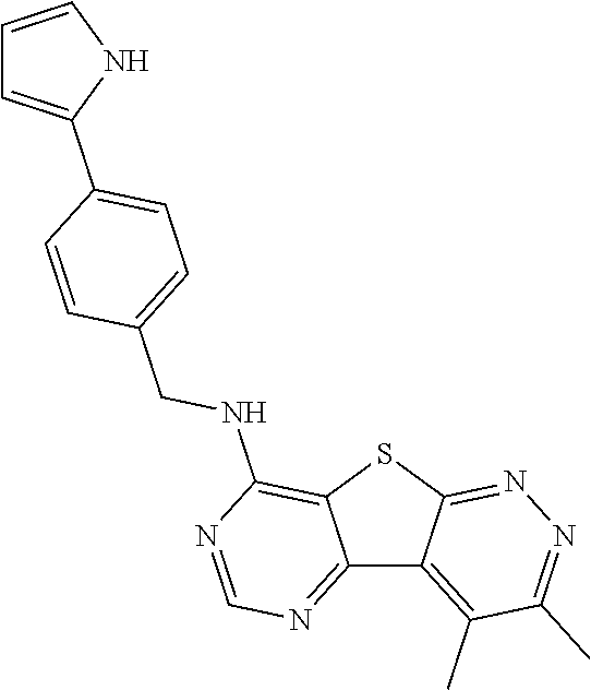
C12=NC=NC(NCC3=CC=C(C4=CC=CN4)C=C3)=C1SC1=NN=C(C)C(C)=C21
